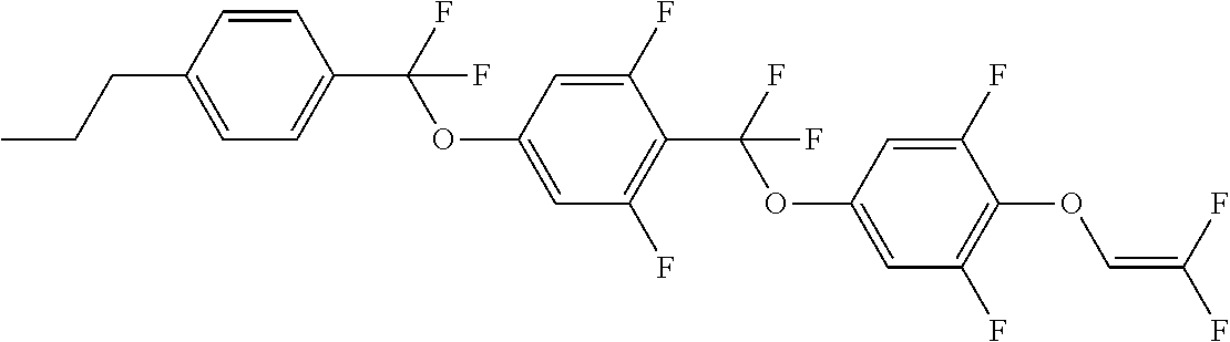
C1=CC(CCC)=CC=C1C(F)(OC1=CC(F)=C(C(F)(OC2=CC(F)=C(OC=C(F)F)C(F)=C2)F)C(F)=C1)F
